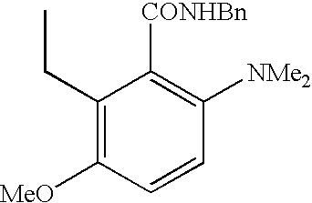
C1([CONHBn])=C([NMe2])C=CC([MeO])=C1CC
